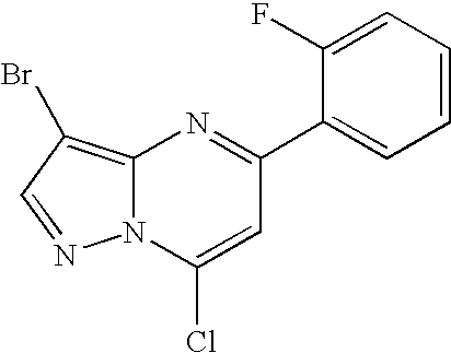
C1(F)=CC=CC=C1C1=NC2=C(Br)C=NN2C(Cl)=C1
